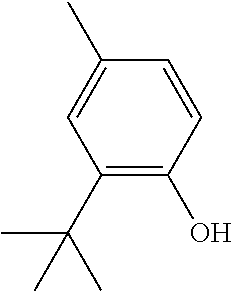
C1(C(C)(C)C)=C(O)C=CC(C)=C1
